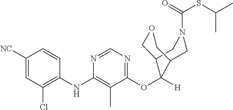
C1=CC(NC2=C(C)C(OC3([H])C4COCC3CN(C(=O)SC(C)C)C4)=NC=N2)=C(Cl)C=C1[NC]
